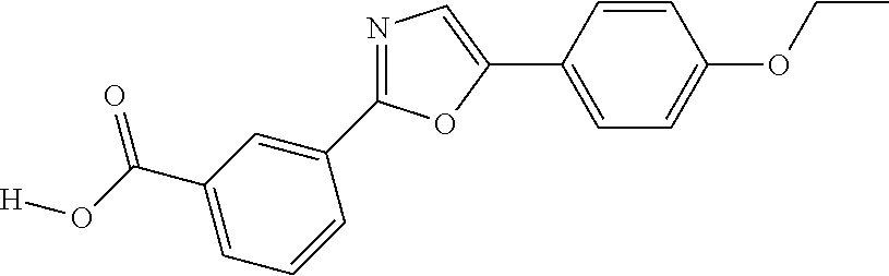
N1=C(C2=CC(C(O[H])=O)=CC=C2)OC(C2=CC=C(OCC)C=C2)=C1
